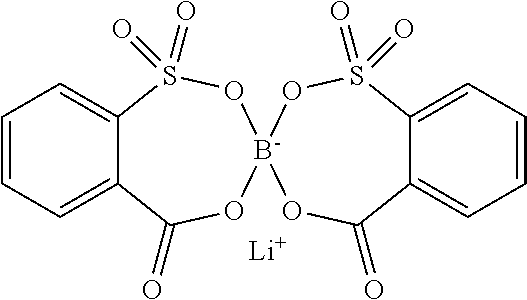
C1=CC=C2C(=C1)S(=O)(=O)O[B-]1(OC2=O)OC(=O)C2=CC=CC=C2S(=O)(=O)O1.[Li]
